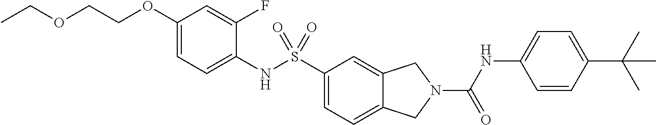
C1(OCCOCC)=CC=C(NS(C2=CC=C3C(=C2)CN(C(NC2=CC=C(C(C)(C)C)C=C2)=O)C3)(=O)=O)C(F)=C1
